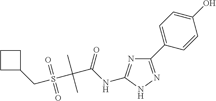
C1(C2=CC=C(O)C=C2)=NNC(NC(C(S(CC2CCC2)(=O)=O)(C)C)=O)=N1
